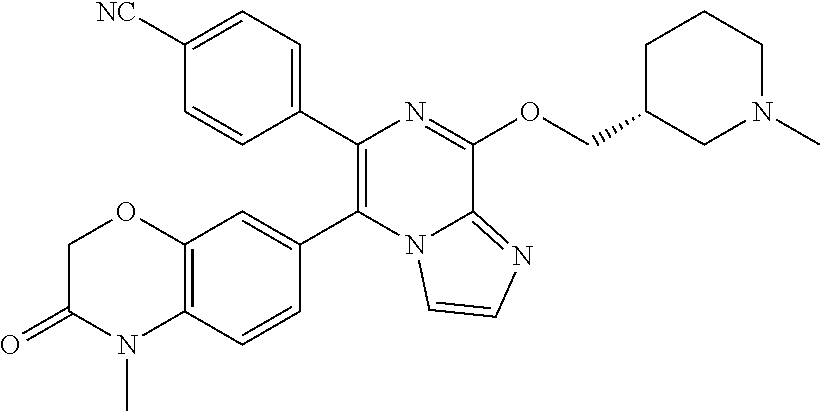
C1(C2=C(C3=CC=C([NC])C=C3)N=C(OCC3CN(C)CCC3)C3=NC=CN23)=CC2=C(C=C1)N(C)C(=O)CO2
